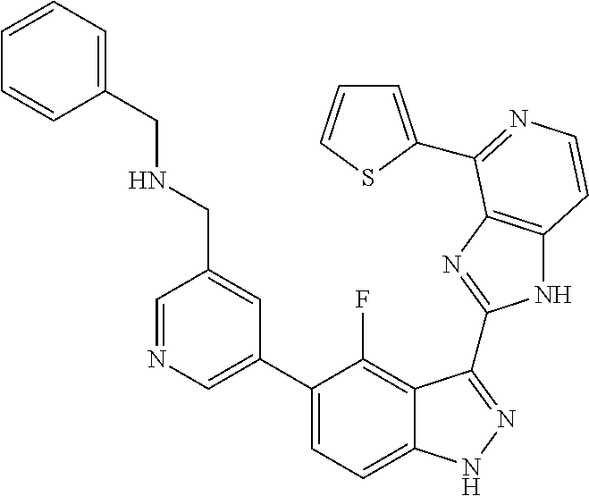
C1=C(C2=CC=C3C(=C2F)C(C2=NC4=C(N2)C=CN=C4C2=CC=CS2)=NN3)C=C(CNCC2=CC=CC=C2)C=N1
